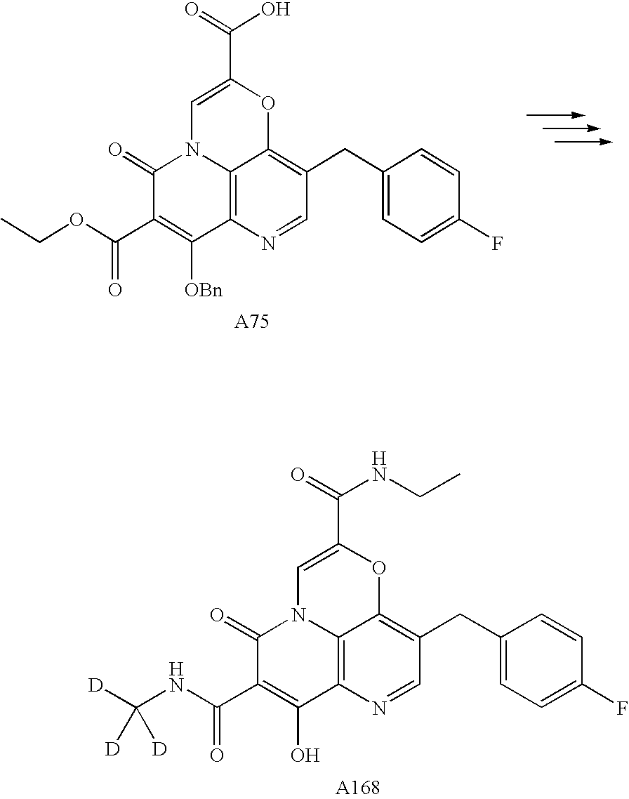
C(C1=CN2C3=C(N=CC(CC4=CC=C(F)C=C4)=C3O1)C([OBn])=C(C(OCC)=O)C2=O)(=O)O.C(C1=CN2C3=C(N=CC(CC4=CC=C(F)C=C4)=C3O1)C(O)=C(C(NC([D])([D])[D])=O)C2=O)(=O)NCC
